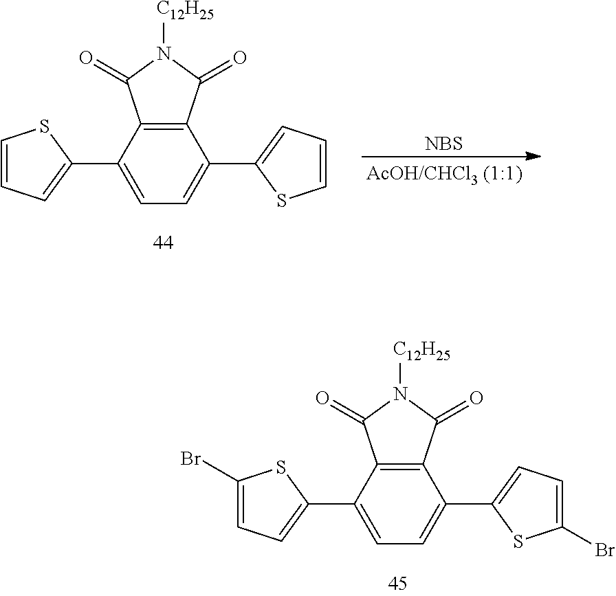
C1(C2=CC=C(Br)S2)=CC=C(C2=CC=C(Br)S2)C2=C1C(=O)N([C12H25])C2=O.C1(C2=CC=CS2)=CC=C(C2=CC=CS2)C2=C1C(=O)N([C12H25])C2=O.[NBS]
